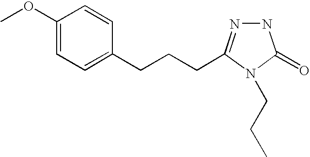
C1(OC)=CC=C(CCCC2=NNC(=O)N2CCC)C=C1
